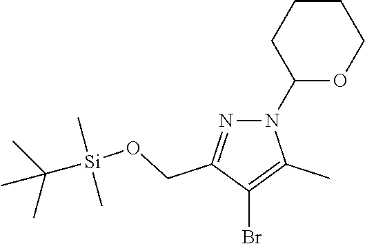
N1=C(CO[Si](C)(C)C(C)(C)C)C(Br)=C(C)N1C1OCCCC1
